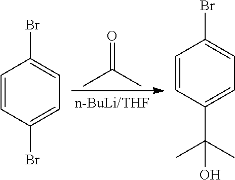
C1=CC(Br)=CC=C1Br.C1=CC(C(O)(C)C)=CC=C1Br.CC(C)=O
